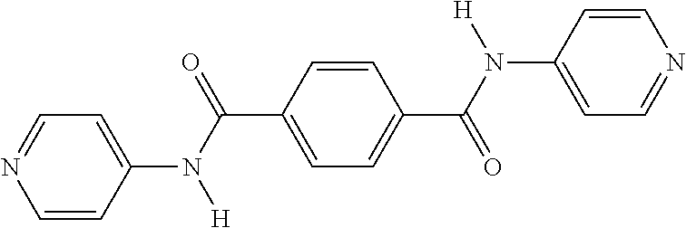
C1=NC=CC(N(C(=O)C2=CC=C(C(N([H])C3=CC=NC=C3)=O)C=C2)[H])=C1
